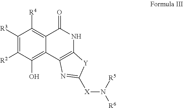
C1([R3])=C([R2])C(O)=C2C(=C1[R4])C(=O)NC1=C2N=C([X]N([R6])[R5])[Y]1
